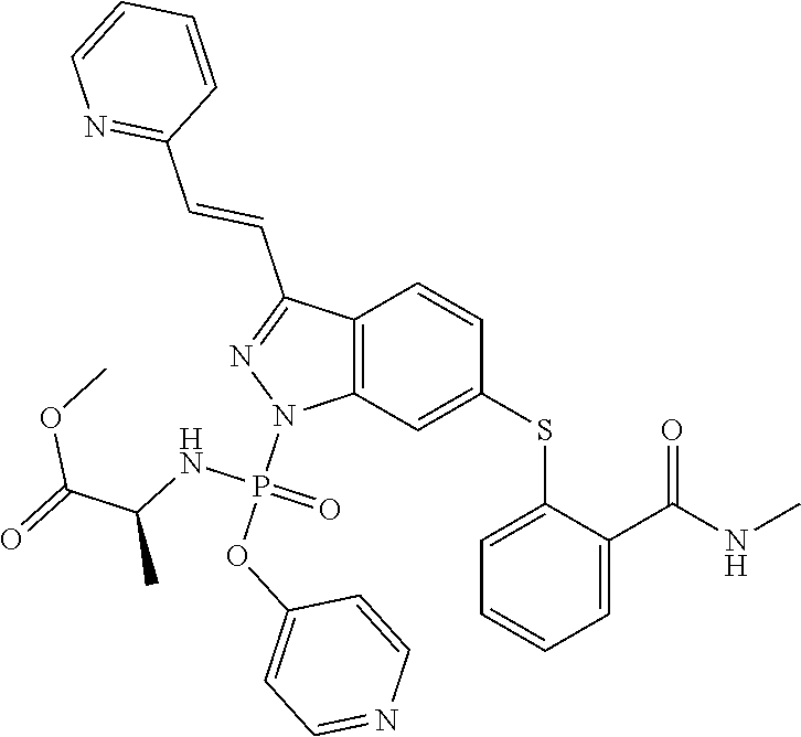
C1(SC2=CC3=C(C=C2)C(C=CC2=NC=CC=C2)=NN3P(OC2=CC=NC=C2)(NC(C)C(=O)OC)=O)=CC=CC=C1C(NC)=O
